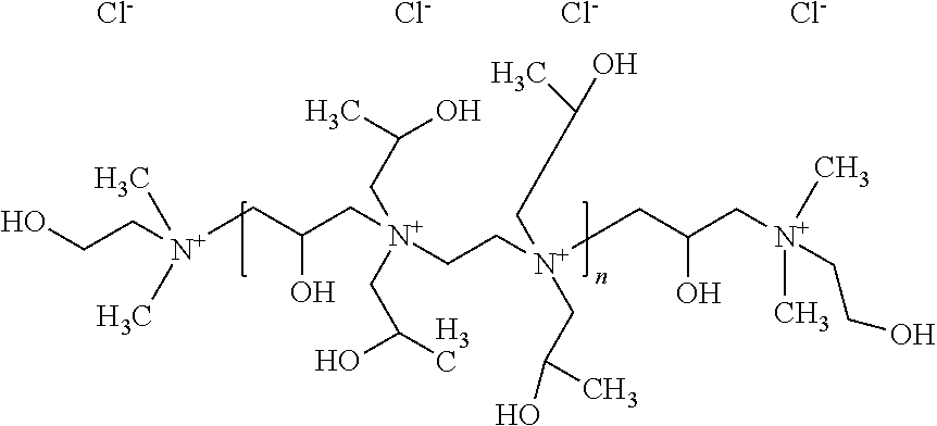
OCC[N+](CC(C[N+](CC[N+](CC(C[N+](C)(CCO)C)O)(CC(O)C)CC(C)O)(CC(C)O)CC(C)O)O)(C)C.[Cl-].[Cl-].[Cl-].[Cl-]
